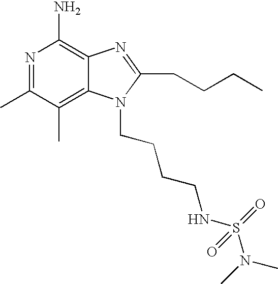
N1=C(C)C(C)=C2C(=C1N)N=C(CCCC)N2CCCCNS(N(C)C)(=O)=O
